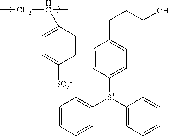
C1(C(CC)C)=CC=C([SO3-])C=C1.C12=CC=CC=C1[S+](C1=CC=C(CCCO)C=C1)C1=C2C=CC=C1
